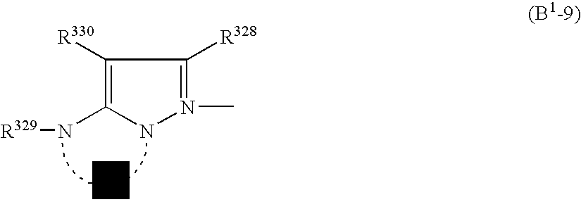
C1([R330])=C(N[R329])NN(C)=C1[R328]
